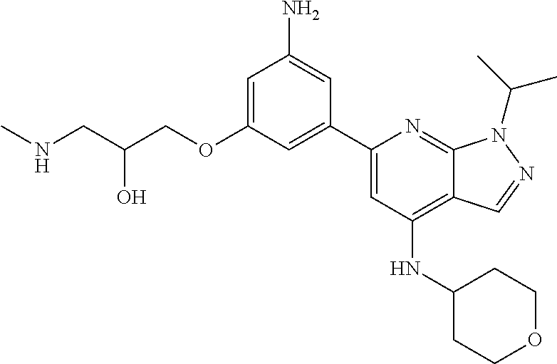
C(O)(CNC)COC1=CC(N)=CC(C2=CC(NC3CCOCC3)=C3C(=N2)N(C(C)C)N=C3)=C1
